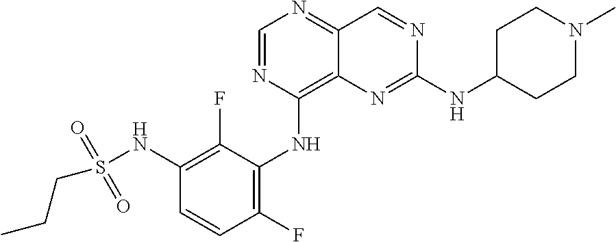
C1=NC(NC2=C(F)C=CC(NS(CCC)(=O)=O)=C2F)=C2C(=N1)C=NC(NC1CCN(C)CC1)=N2
